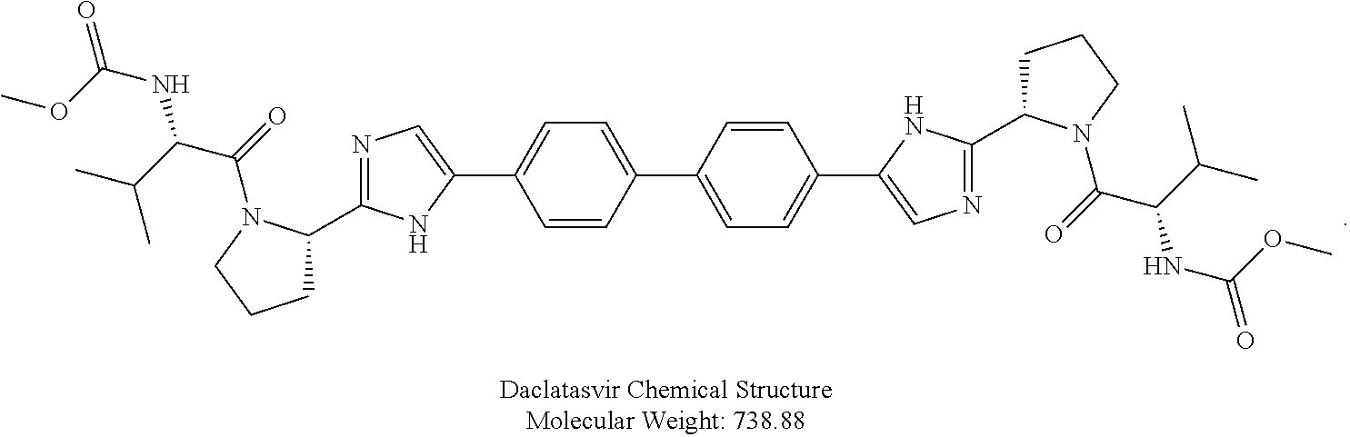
C1=CC(C2=CC=C(C3=CN=C(C4CCCN4C(=O)C(C(C)C)NC(=O)OC)N3)C=C2)=CC=C1C1=CN=C(C2CCCN2C(=O)C(C(C)C)NC(=O)OC)N1
